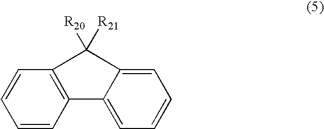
C1=CC2=C(C=C1)C([R21])([R20])C1=CC=CC=C21
